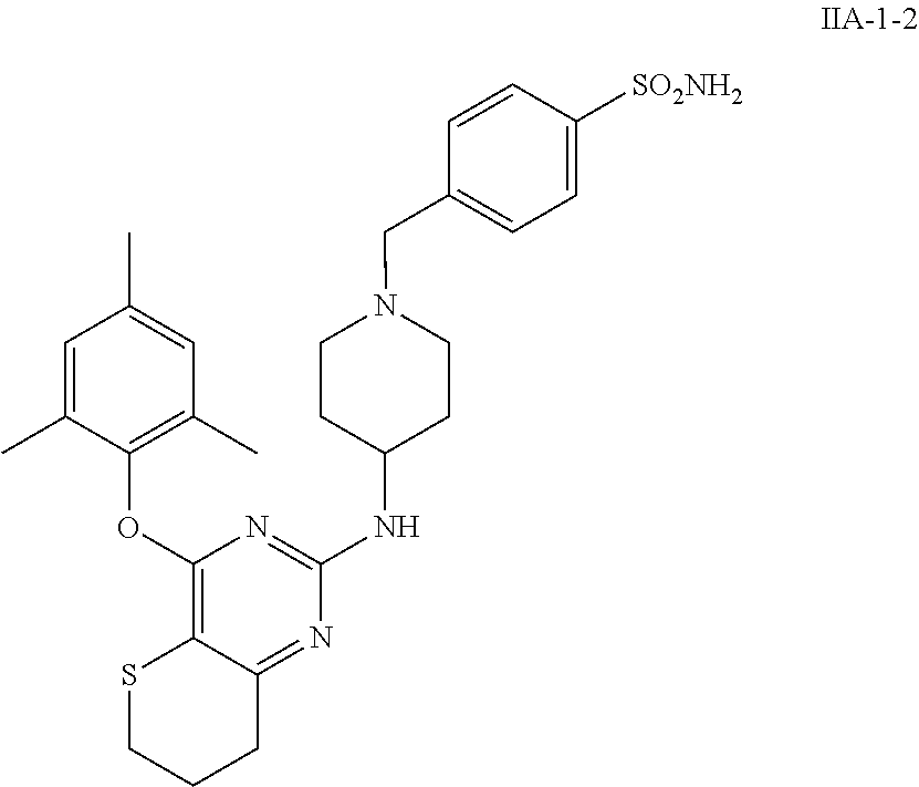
C1=C(C)C(OC2=C3C(=NC(NC4CCN(CC5=CC=C([SO2NH2])C=C5)CC4)=N2)CCCS3)=C(C)C=C1C
